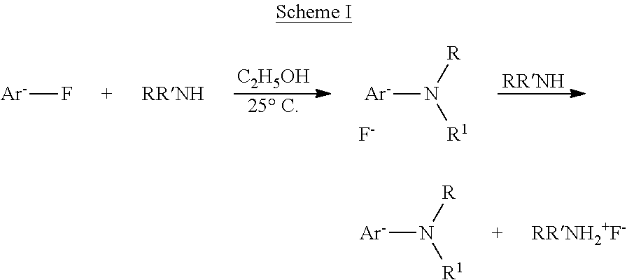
[Ar]N([R])[R1].[F-].[RRNH].[C2H5OH].[25 C].[Ar]F.[Ar]N([R])[R1]
